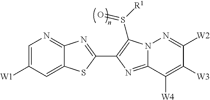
C1=C([W1])C=C2C(=N1)N=C(C1=C(S([R1])=O)N3C(=N1)C([W4])=C([W3])C([W2])=N3)S2
